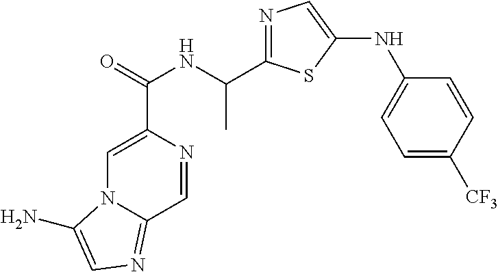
N1=C(C(NC(=O)C2=CN3C(=NC=C3N)C=N2)C)SC(NC2=CC=C([CF3])C=C2)=C1
